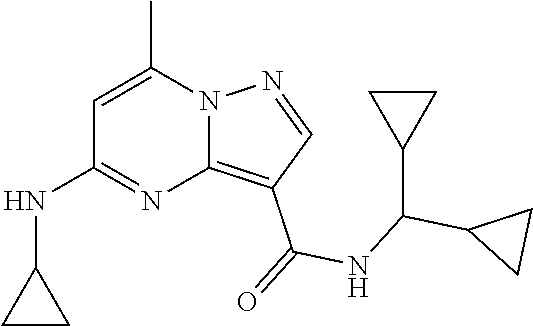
C12=C(C(=O)NC(C3CC3)C3CC3)C=NN1C(C)=CC(NC1CC1)=N2
